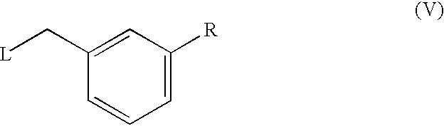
C1=C(C[L])C=CC=C1[R]
